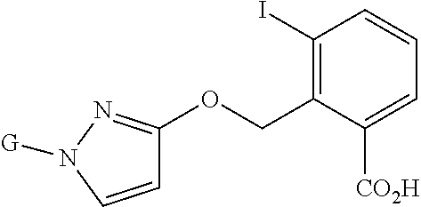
C1=CN([G])N=C1OCC1=C(I)C=CC=C1[CO2H]
